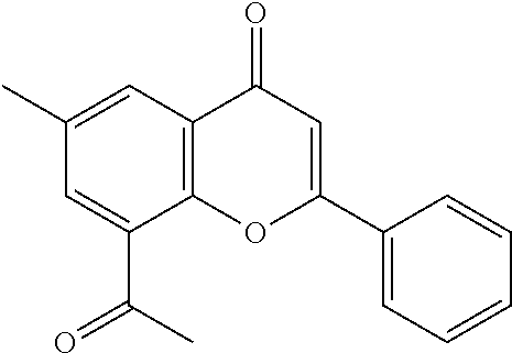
CC(C1=CC(C)=CC2=C1OC(C1=CC=CC=C1)=CC2=O)=O
